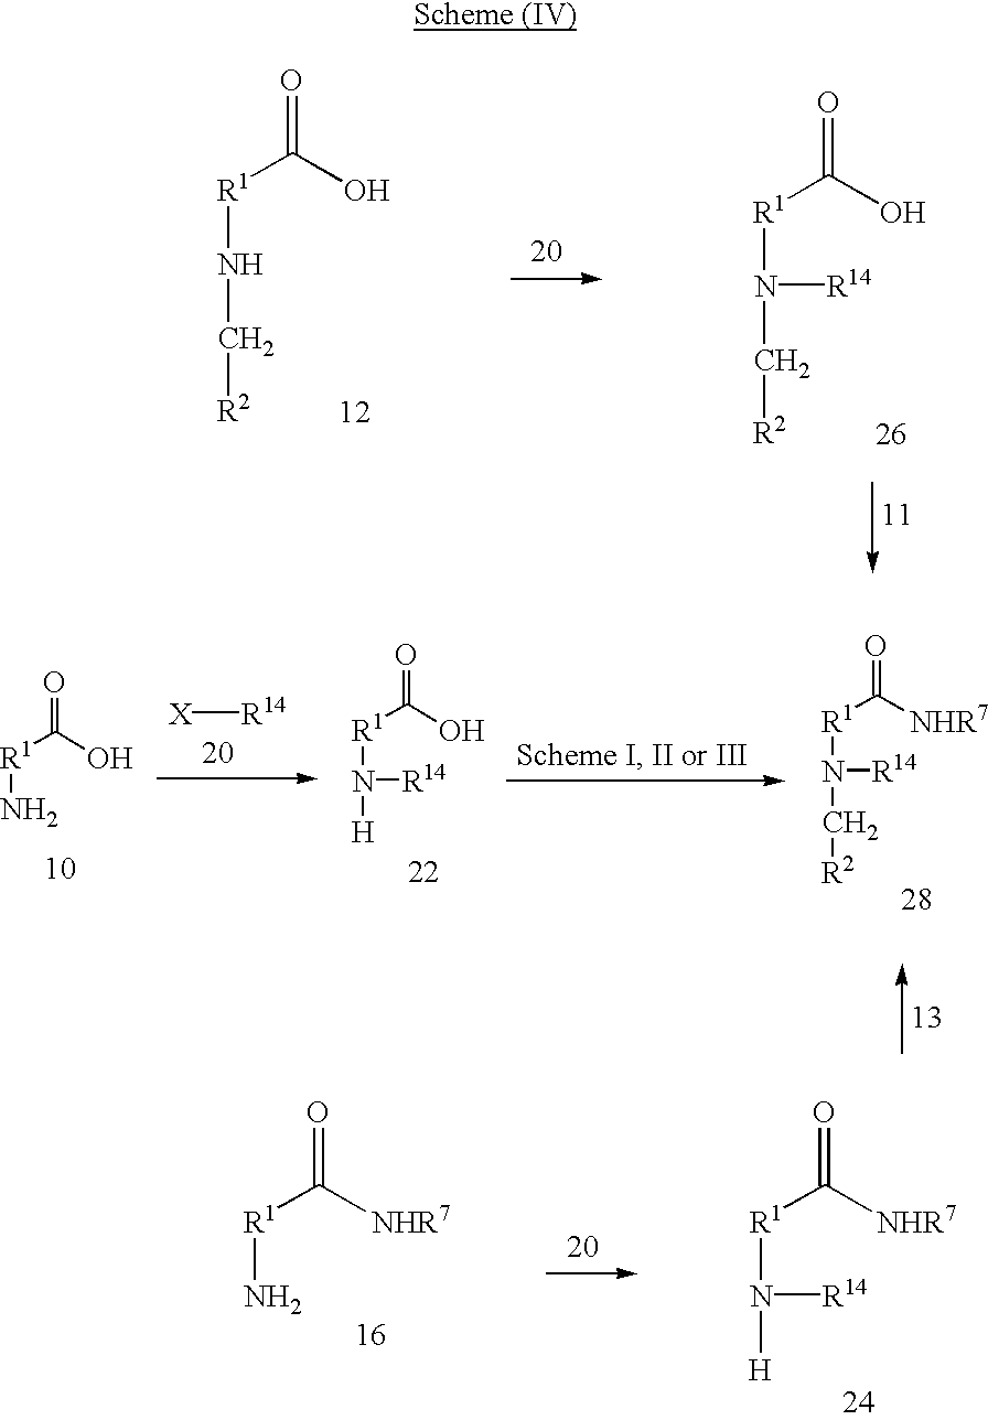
O=C(O)[R1]NC[R2].O=C(O)[R1]N(C[R2])[R14].O=C(O)[R1]N.O=C(O)[R1]N([H])[R14].[X][R14].O=C([NHR7])[R1]N(C[R2])[R14].O=C([NHR7])[R1]N([H])[R14].O=C([NHR7])[R1]N
